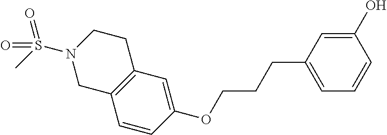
C1=CC(OCCCC2=CC=CC(O)=C2)=CC2=C1CN(S(C)(=O)=O)CC2
